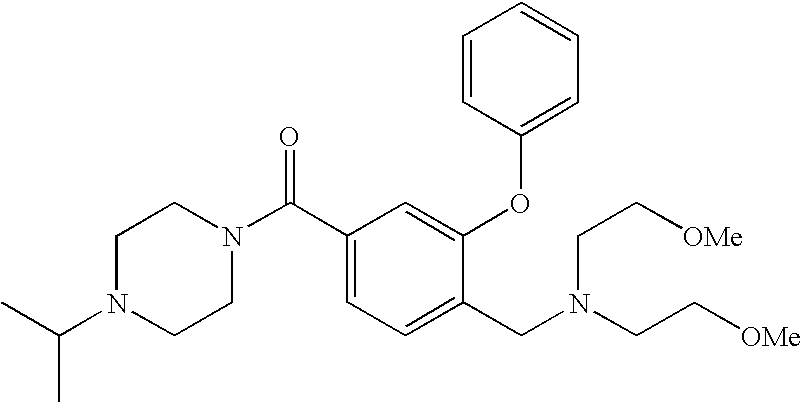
C1N(C(C)C)CCN(C(C2=CC=C(CN(CC[OMe])CC[OMe])C(OC3=CC=CC=C3)=C2)=O)C1
